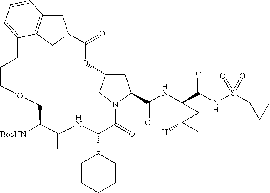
C1C2=C3CN1C(=O)OC1CC(C(NC4(C(NS(C5CC5)(=O)=O)=O)C(CC)([H])C4)=O)N(C(=O)C(C4CCCCC4)NC(=O)C([BocHN])COCCCC3=CC=C2)C1
